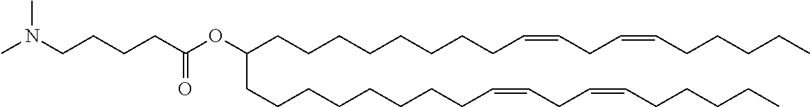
C(CCCCC=CCC=CCCCCC)CCCC(CCCCCCCCC=CCC=CCCCCC)OC(CCCCN(C)C)=O
